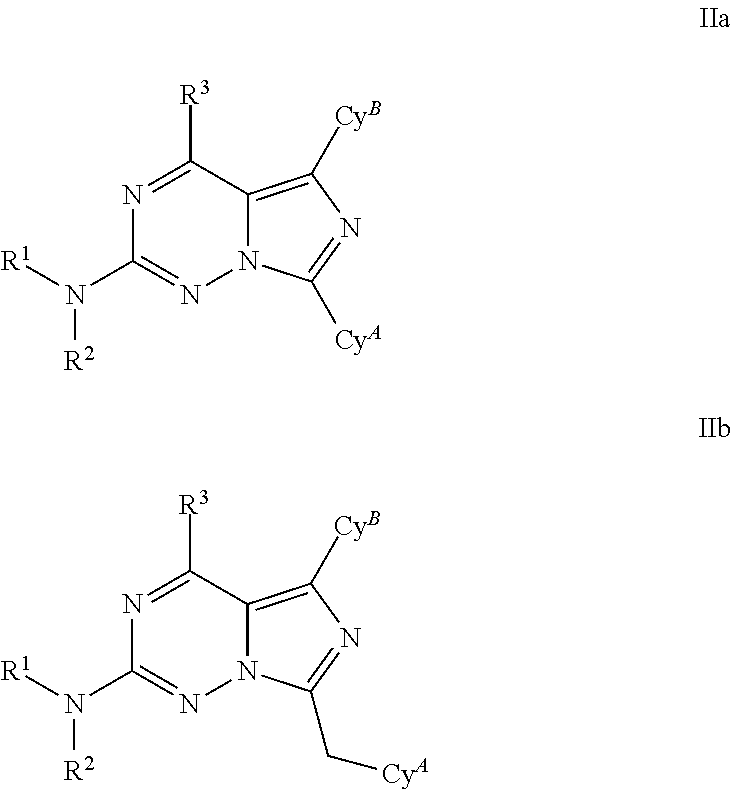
N12C(=C([CyB])N=C1C[CyA])C([R3])=NC(N([R1])[R2])=N2.N12C(=C([CyB])N=C1[CyA])C([R3])=NC(N([R1])[R2])=N2
